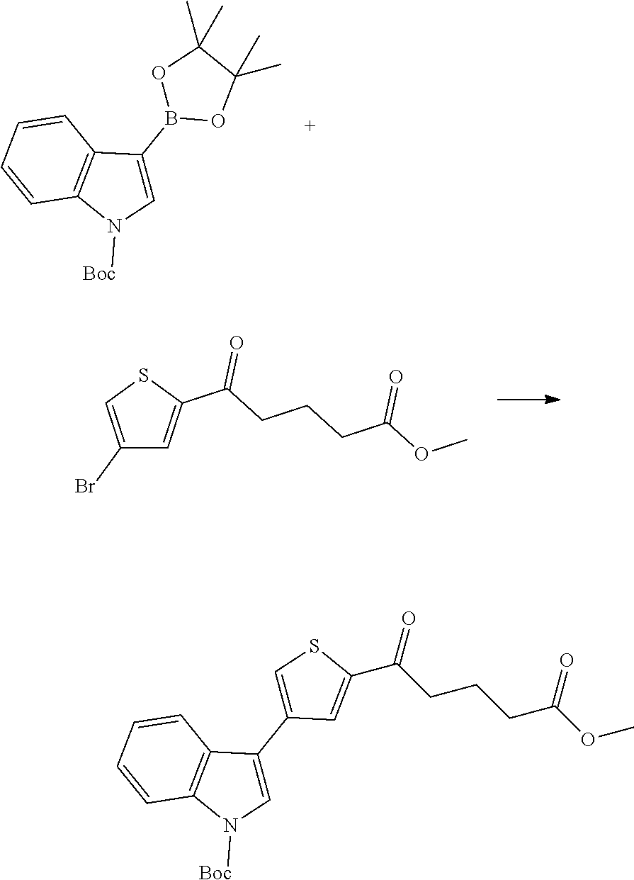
C1(C)(C)C(C)(C)OB(C2=CN([Boc])C3=C2C=CC=C3)O1.C1(Br)=CSC(C(CCCC(OC)=O)=O)=C1.O=C(C1=CC(C2=CN([Boc])C3=C2C=CC=C3)=CS1)CCCC(=O)OC
